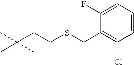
C1(F)=CC=CC(Cl)=C1CSCCC(C)(C)C
